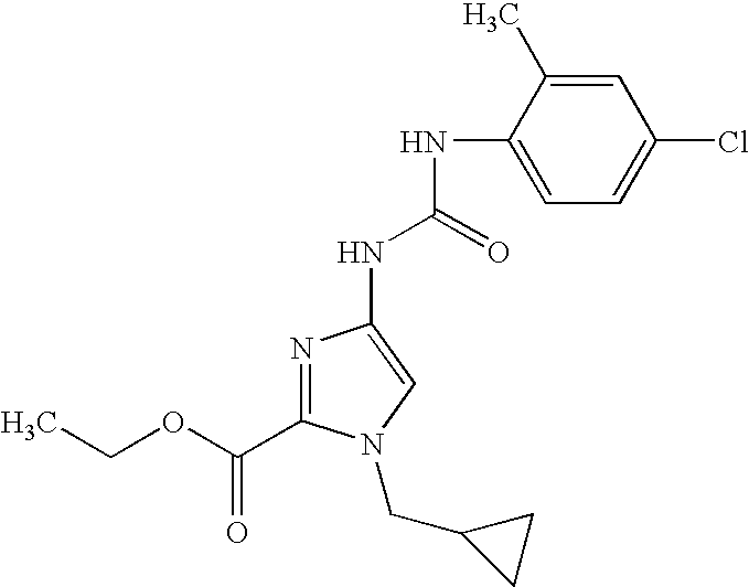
N1=C(C(OCC)=O)N(CC2CC2)C=C1NC(NC1=CC=C(Cl)C=C1C)=O
